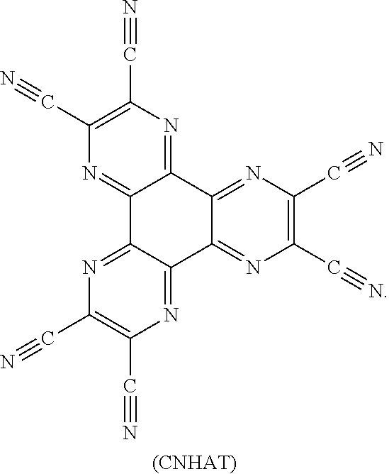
N1=C2C(=NC(C#N)=C1C#N)C1=NC(C#N)=C(C#N)N=C1C1=NC(C#N)=C(C#N)N=C21.[(CNHAT)]
